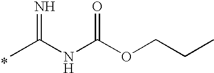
*.CC(NC(OCCC)=O)=N
